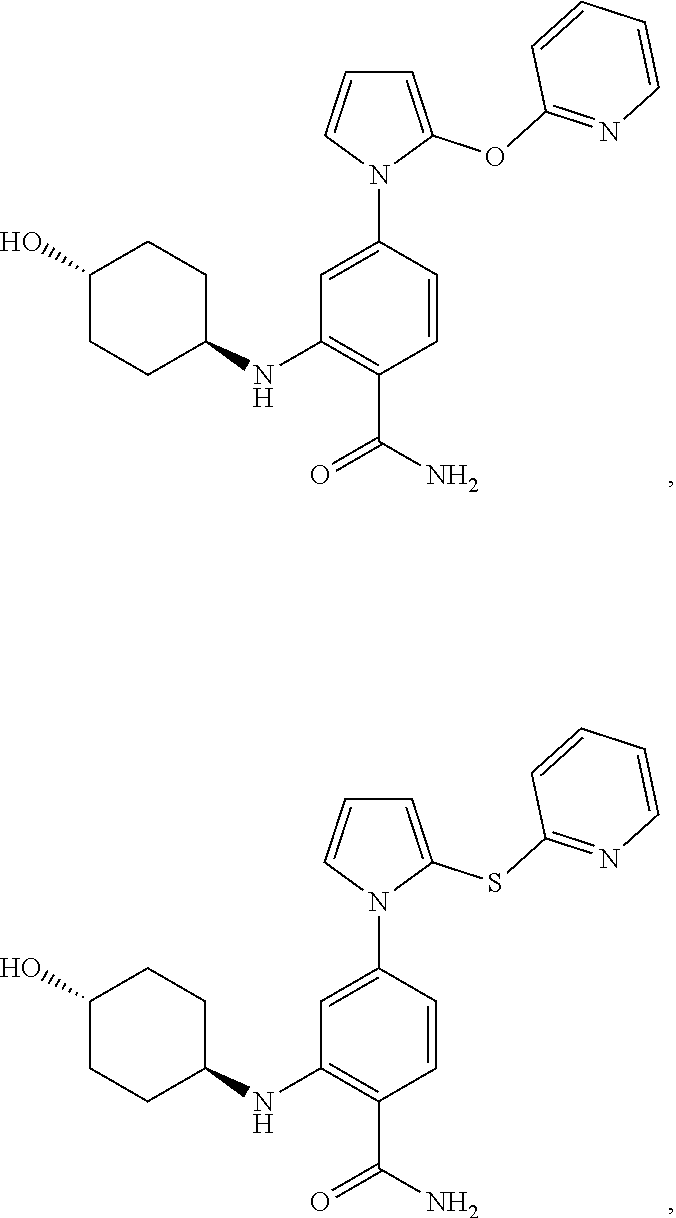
C1=C(N2C(SC3=NC=CC=C3)=CC=C2)C=CC(C(N)=O)=C1NC1CCC(O)CC1.C1=C(N2C(OC3=NC=CC=C3)=CC=C2)C=CC(C(N)=O)=C1NC1CCC(O)CC1
